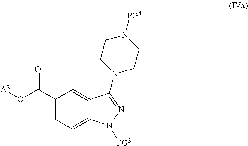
C1(C(O[A2])=O)=CC=C2C(=C1)C(N1CCN([PG4])CC1)=NN2[PG3]
